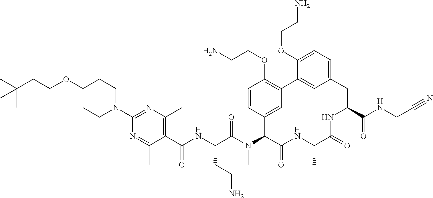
C(C(N(C1C(=O)NC(C)C(=O)NC(C(NCC#N)=O)CC2=CC=C(OCCN)C(=C2)C2=C(OCCN)C=CC1=C2)C)=O)(NC(C1=C(C)N=C(N2CCC(OCCC(C)(C)C)CC2)N=C1C)=O)CCN
